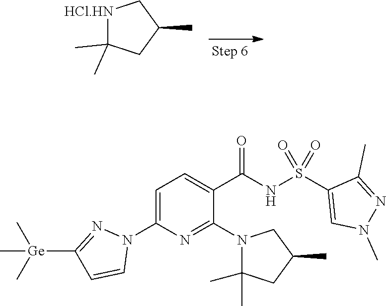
[HCl.HN]1C(C)(C)CC(C)C1.C1([Ge](C)(C)C)=NN(C2=CC=C(C(NS(C3=CN(C)N=C3C)(=O)=O)=O)C(N3C(C)(C)CC(C)C3)=N2)C=C1
